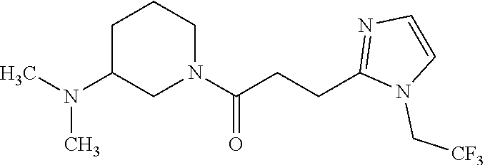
C1C(N(C)C)CN(C(CCC2=NC=CN2C[CF3])=O)CC1
